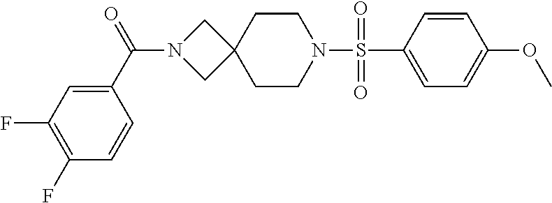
C(N1CC2(C1)CCN(S(C1=CC=C(OC)C=C1)(=O)=O)CC2)(C1=CC(F)=C(F)C=C1)=O
